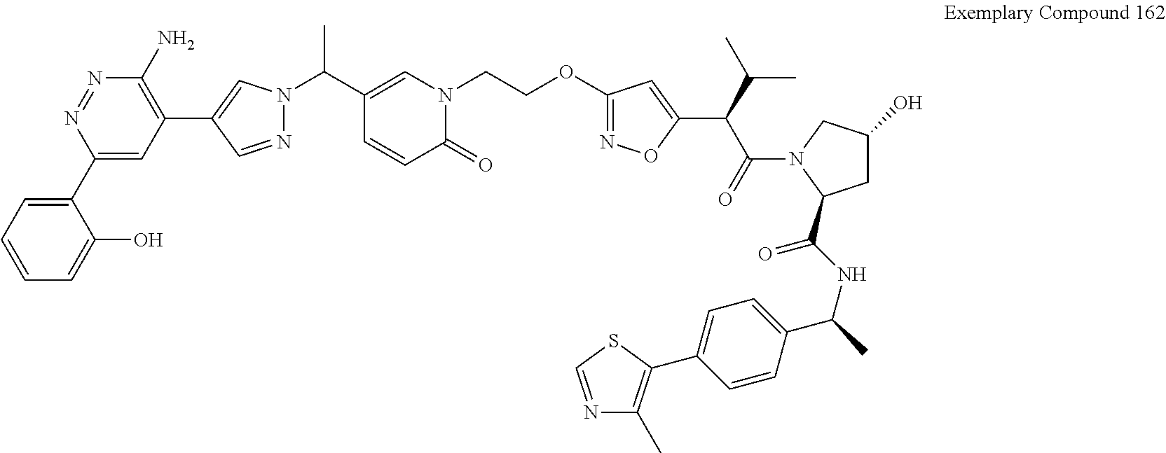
C1(C2=CC(C3=CN(C(C4=CN(CCOC5=NOC(C(C(C)C)C(=O)N6C(C(NC(C)C7=CC=C(C8=C(C)N=CS8)C=C7)=O)CC(O)C6)=C5)C(=O)C=C4)C)N=C3)=C(N)N=N2)=CC=CC=C1O
